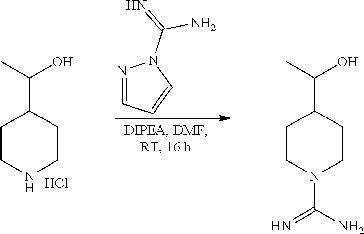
C1CNCCC1C(C)O.Cl.N1=CC=CN1C(=N)N.C1CN(C(=N)N)CCC1C(C)O
